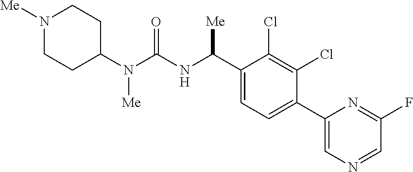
C1(N(C(NC(C2=CC=C(C3=CN=CC(F)=N3)C(Cl)=C2Cl)[Me])=O)[Me])CCN([Me])CC1
